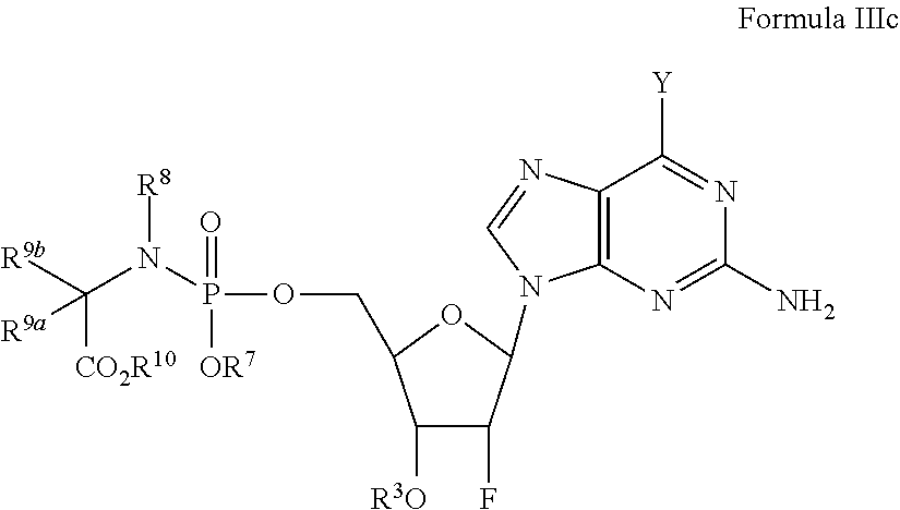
C12=C(N=C(N)N=C1[Y])N(C1C(F)C([R3O])C(COP(=O)([OR7])N(C([R9b])([R9a])[CO2R10])[R8])O1)C=N2
